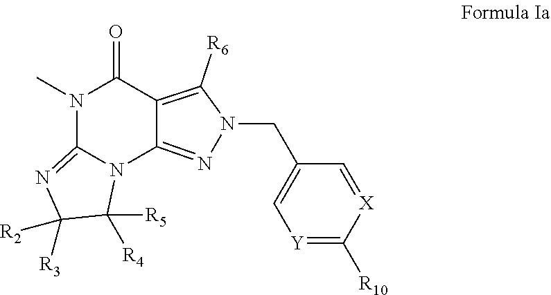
N1(C)C2=NC([R2])([R3])C([R4])([R5])N2C2=NN(CC3=C[Y]=C([R10])[X]=C3)C([R6])=C2C1=O
